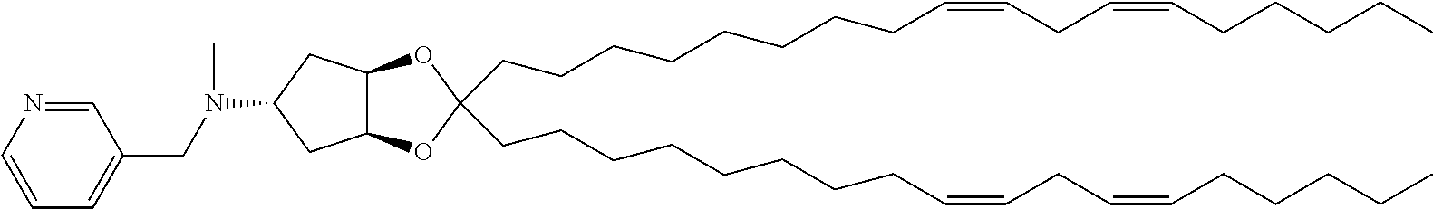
C(CCCCCCCC=CCC=CCCCCC)C1(CCCCCCCCC=CCC=CCCCCC)OC2C(O1)CC(N(C)CC1=CC=CN=C1)C2
